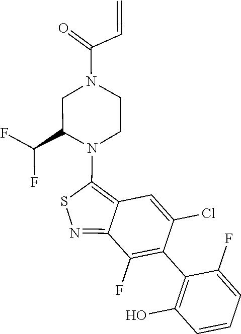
C1CN(C(C=C)=O)CC(C(F)F)N1C1=C2C(=NS1)C(F)=C(C1=C(O)C=CC=C1F)C(Cl)=C2
